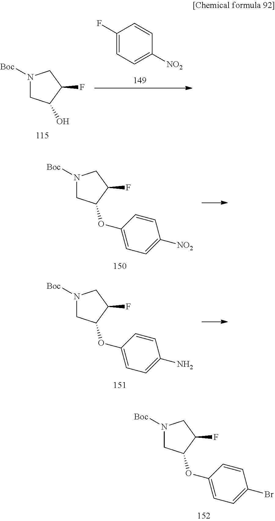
C1(F)=CC=C([NO2])C=C1.C1C(O)C(F)CN1[Boc].N1([Boc])CC(OC2=CC=C([NO2])C=C2)C(F)C1.N1([Boc])CC(OC2=CC=C(N)C=C2)C(F)C1.N1([Boc])CC(OC2=CC=C(Br)C=C2)C(F)C1
